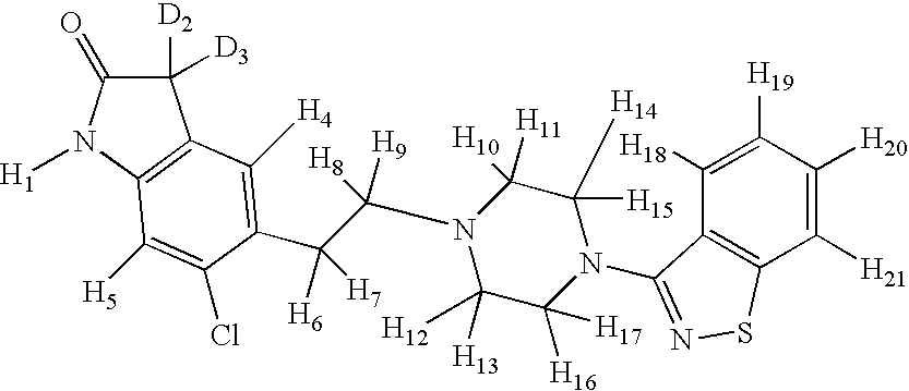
C1([D2])([D3])C(=O)N([H1])C2=C1C([H4])=C(C(C(N1C([H13])([H12])C([H16])([H17])N(C3=NSC4=C3C([H18])=C([H19])C([H20])=C4[H21])C([H15])([H14])C1([H11])[H10])([H8])[H9])([H6])[H7])C(Cl)=C2[H5]
